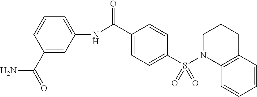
C1=C(NC(C2=CC=C(S(N3CCCC4=C3C=CC=C4)(=O)=O)C=C2)=O)C=C(C(=O)N)C=C1
